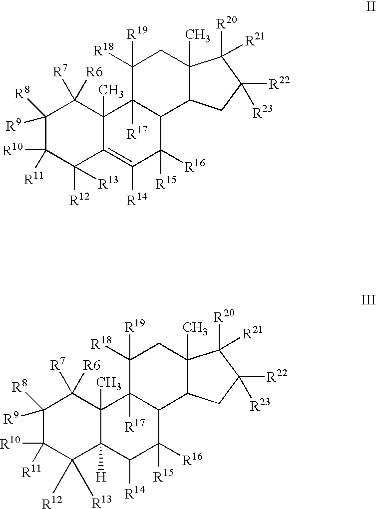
C1([R9])([R8])C([R10])([R11])C([R12])([R13])C2=C([R14])C([R15])([R16])C3C([R17])(C2(C)C1([R7])[R6])C([R18])([R19])CC1(C)C3CC([R22])([R23])C1([R20])[R21].C1([R9])([R8])C([R10])([R11])C([R12])([R13])C2([H])C(C)(C1([R7])[R6])C1([R17])C(C([R15])([R16])C2[R14])C2C(C)(CC1([R18])[R19])C([R20])([R21])C([R22])([R23])C2
